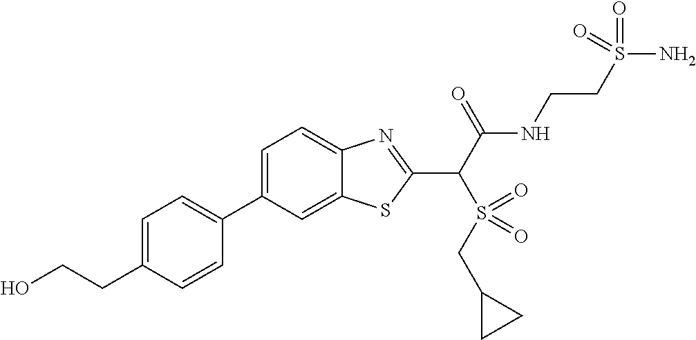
C1(C2=CC=C(CCO)C=C2)=CC=C2C(=C1)SC(C(C(NCCS(N)(=O)=O)=O)S(=O)(CC1CC1)=O)=N2
